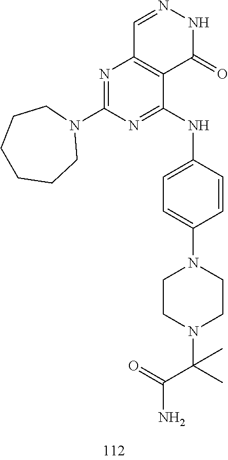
C1=NNC(=O)C2=C1N=C(N1CCCCCC1)N=C2NC1=CC=C(N2CCN(C(C)(C(=O)N)C)CC2)C=C1
